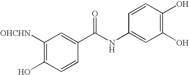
C1=CC(C(NC2=CC(O)=C(O)C=C2)=O)=CC([OHCHN])=C1O
